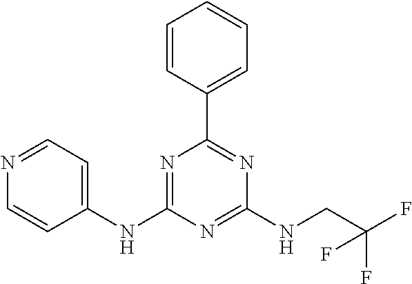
N1=C(NC2=CC=NC=C2)N=C(NCC(F)(F)F)N=C1C1=CC=CC=C1
